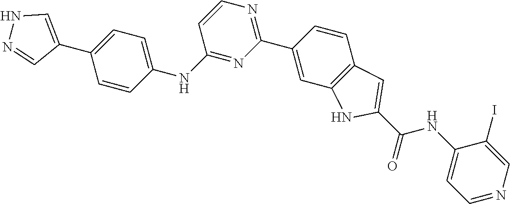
N1=C(NC2=CC=C(C3=CNN=C3)C=C2)C=CN=C1C1=CC2=C(C=C1)C=C(C(NC1=CC=NC=C1I)=O)N2
